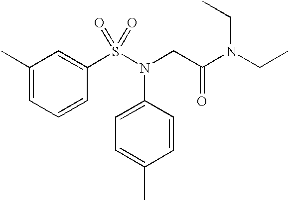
C1(C)=CC=CC(S(N(CC(N(CC)CC)=O)C2=CC=C(C)C=C2)(=O)=O)=C1
